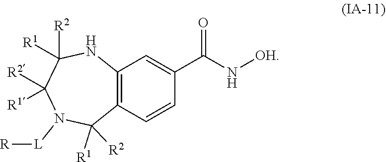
N([OH])C(C1=CC2=C(C([R1])([R2])N([L][R])C([R2])([R1])C([R2])([R1])N2)C=C1)=O
